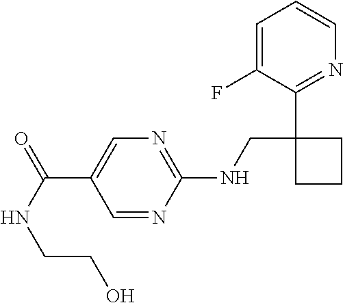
C(C1=CN=C(NCC2(C3=NC=CC=C3F)CCC2)N=C1)(NCCO)=O
